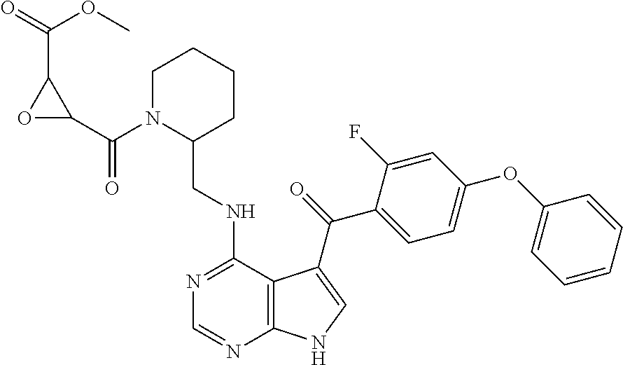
C1=CC=CC(OC2=CC=C(C(=O)C3=CNC4=C3C(NCC3CCCCN3C(C3OC3C(=O)OC)=O)=NC=N4)C(F)=C2)=C1
